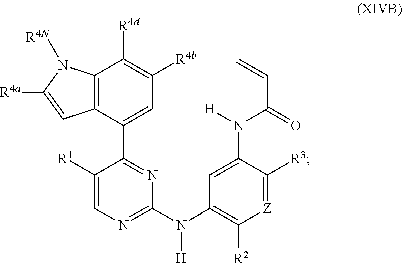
C1(C2=NC(N(C3=C([R2])[Z]=C([R3])C(N([H])C(=O)C=C)=C3)[H])=NC=C2[R1])=CC([R4b])=C([R4d])C2=C1C=C([R4a])N2[R4N]
